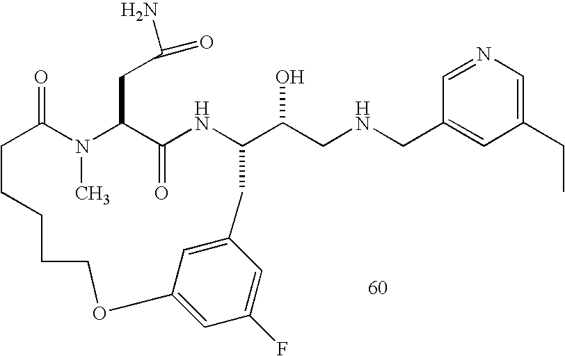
C1=NC=C(CC)C=C1CNCC(O)C1NC(=O)C(CC(N)=O)N(C)C(=O)CCCCCOC2=CC(F)=CC(=C2)C1
